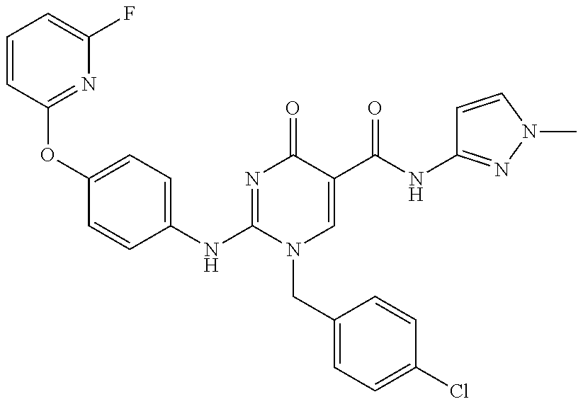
C1=CC(OC2=CC=C(NC3=NC(=O)C(C(NC4=NN(C)C=C4)=O)=CN3CC3=CC=C(Cl)C=C3)C=C2)=NC(F)=C1
